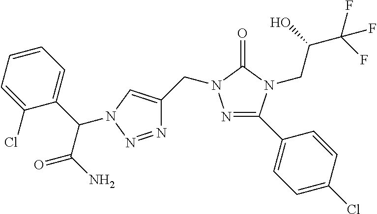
N1=C(C2=CC=C(Cl)C=C2)N(CC(C(F)(F)F)O)C(=O)N1CC1=CN(C(C2=CC=CC=C2Cl)C(=O)N)N=N1
